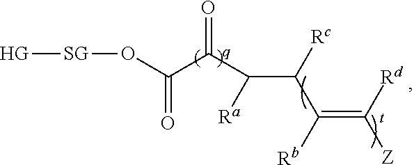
[HG][SG]OC(C(C([Ra])C([Rc])C([Rb])=C([Rd])[Z])=O)=O
